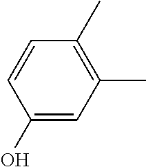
C1(O)=CC(C)=C(C)C=C1
